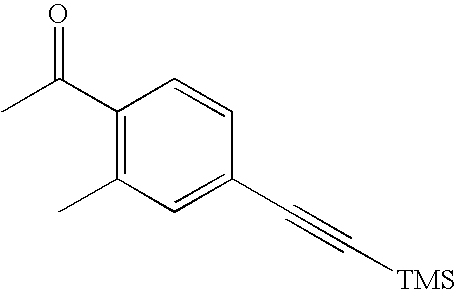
C1(C(C)=O)=C(C)C=C(C#C[TMS])C=C1
